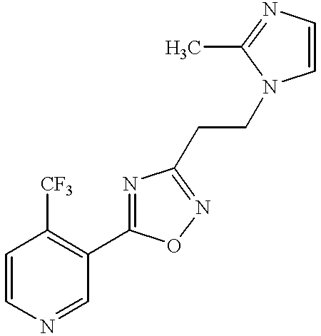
C1=CN=CC(C2=NC(CCN3C=CN=C3C)=NO2)=C1[CF3]
